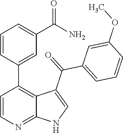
C1=CN=C2C(=C1C1=CC(C(N)=O)=CC=C1)C(C(C1=CC=CC(OC)=C1)=O)=CN2
